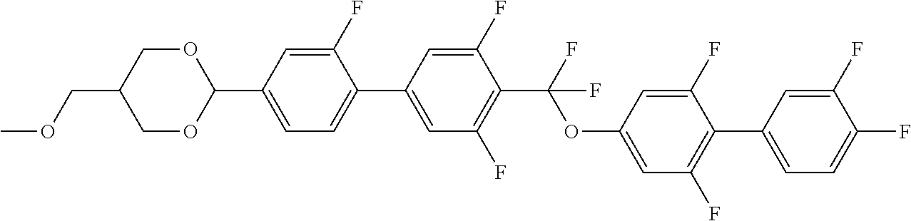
O(CC1COC(C2=CC=C(C3=CC(F)=C(C(F)(OC4=CC(F)=C(C5=CC=C(F)C(F)=C5)C(F)=C4)F)C(F)=C3)C(F)=C2)OC1)C
